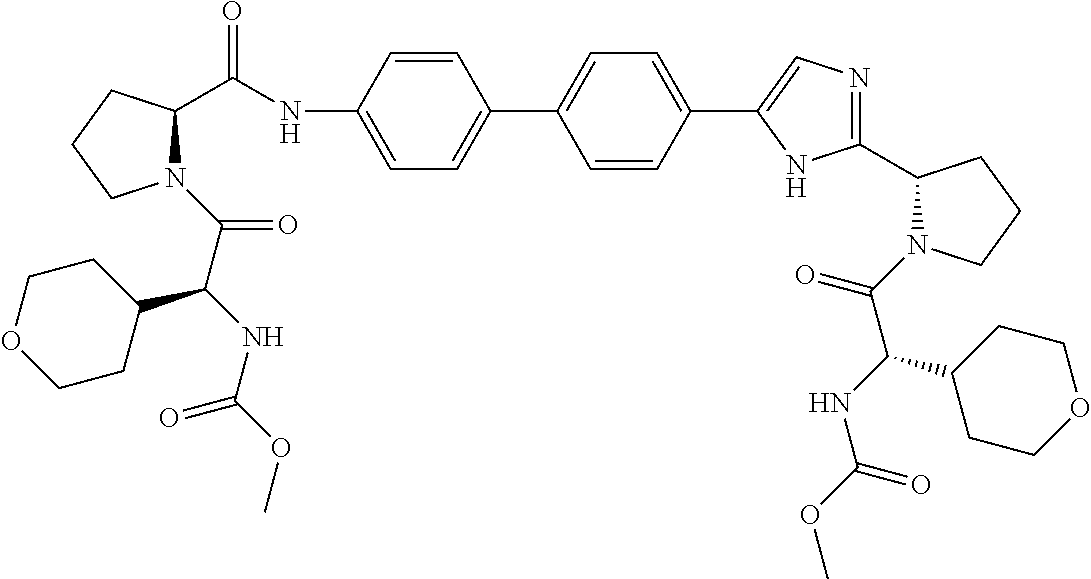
C1=CC(NC(C2N(C(C(NC(OC)=O)C3CCOCC3)=O)CCC2)=O)=CC=C1C1=CC=C(C2=CN=C(C3N(C(C(NC(OC)=O)C4CCOCC4)=O)CCC3)N2)C=C1
